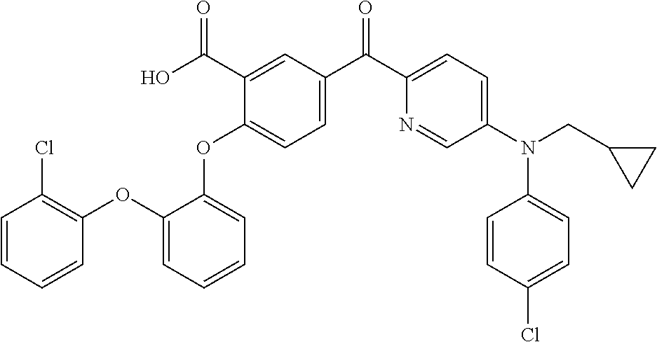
C1(OC2=CC=C(C(C3=CC=C(N(C4=CC=C(Cl)C=C4)CC4CC4)C=N3)=O)C=C2C(O)=O)=CC=CC=C1OC1=C(Cl)C=CC=C1
